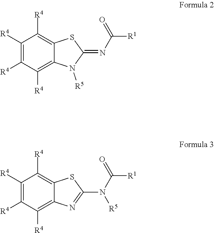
C12=C([R4])C([R4])=C([R4])C([R4])=C1SC(=NC(=O)[R1])N2[R5].C12=C([R4])C([R4])=C([R4])C([R4])=C1SC(N([R5])C([R1])=O)=N2
